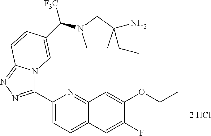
C1(C2=NN=C3N2C=C(C(N2CCC(N)(CC)C2)[F3C])C=C3)=CC=C2C(=N1)C=C(OCC)C(F)=C2
